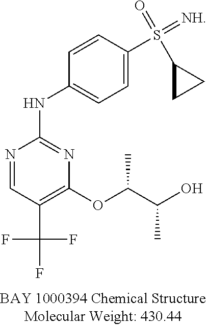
N1=CC(C(F)(F)F)=C(OC(C(O)C)C)N=C1NC1=CC=C(S(=[NH])(=O)C2CC2)C=C1
